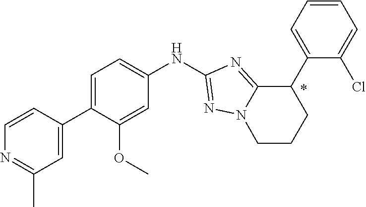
C1=C(C2=CC(C)=NC=C2)C(OC)=CC(NC2=NN3C(=N2)C(C2=CC=CC=C2Cl)CCC3)=C1
